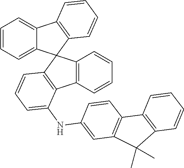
C12=C(C=CC=C1)C1=C(C=CC=C1NC1=CC3=C(C=C1)C1=C(C=CC=C1)C3(C)C)C21C2=CC=CC=C2C2=C1C=CC=C2
